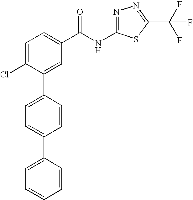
C1=C(Cl)C(C2=CC=C(C3=CC=CC=C3)C=C2)=CC(C(NC2=NN=C(C(F)(F)F)S2)=O)=C1
